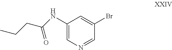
C1(NC(CCC)=O)=CN=CC(Br)=C1
